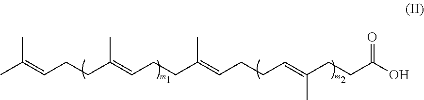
CC(=CCCC(=CCCC(=CCCC=C(CCC(O)=O)C)C)C)C
